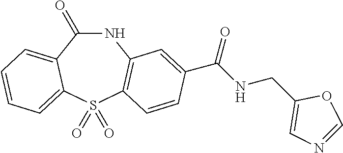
N1C(=O)C2=CC=CC=C2S(=O)(=O)C2=C1C=C(C(NCC1=CN=CO1)=O)C=C2
